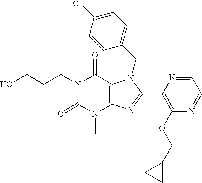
OCCCN1C(=O)N(C)C2=C(C1=O)N(CC1=CC=C(Cl)C=C1)C(C1=C(OCC3CC3)N=CC=N1)=N2
